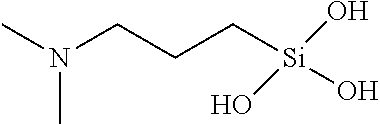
CN(CCC[Si](O)(O)O)C
